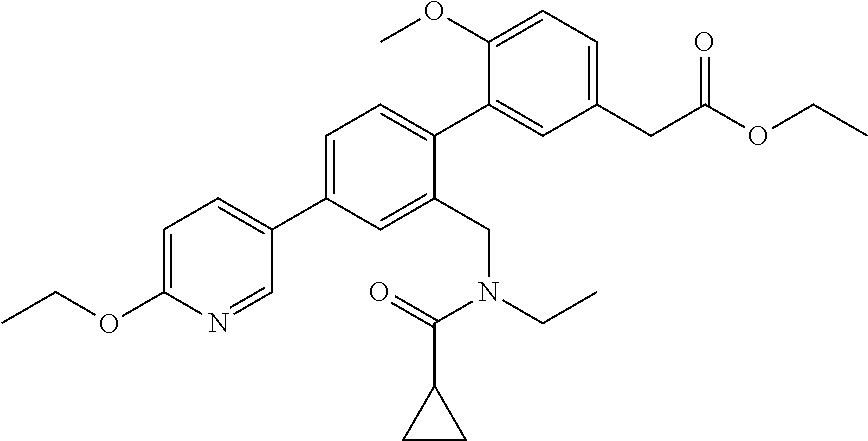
C1=C(C2=CC=C(OCC)N=C2)C=C(CN(CC)C(C2CC2)=O)C(C2=CC(CC(OCC)=O)=CC=C2OC)=C1
